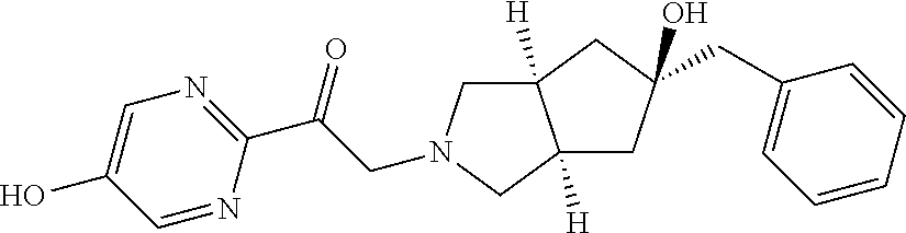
C1=C(O)C=NC(C(=O)CN2CC3([H])C([H])(C2)CC(O)(CC2=CC=CC=C2)C3)=N1
